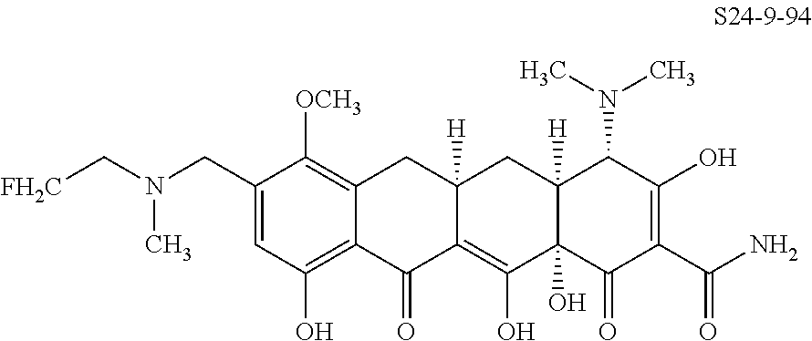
C1(CN(C[FH2C])C)=CC(O)=C2C(=C1[OCH3])CC1([H])C(=C(O)C3(O)C([H])(C1)C(N(C)C)C(O)=C(C(N)=O)C3=O)C2=O
